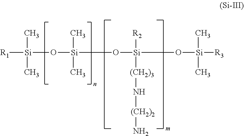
[R1][Si](C)(C)O[Si](C)(C)O[Si](O[Si]([R3])(C)C)([R2])[(CH2)3]N[(CH2)2]N
